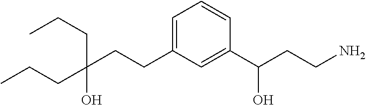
C(C(CCC1=CC=CC(C(CCN)O)=C1)(CCC)O)CC
